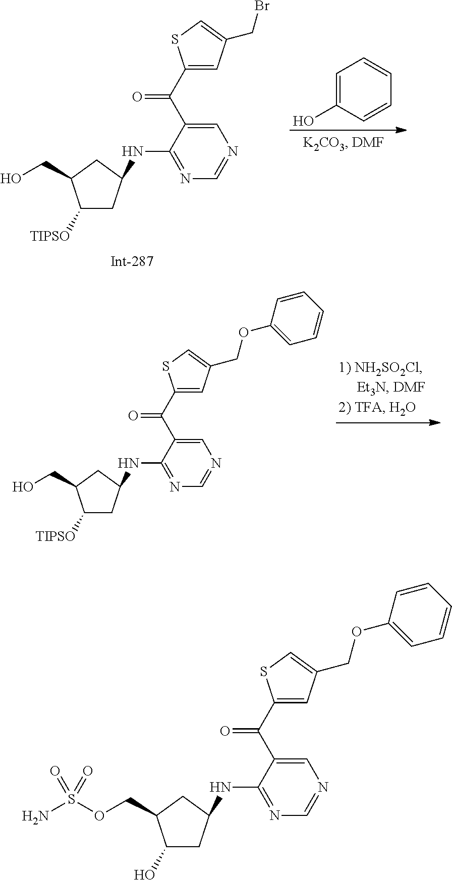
C1(O)CC(NC2=NC=NC=C2C(=O)C2=CC(COC3=CC=CC=C3)=CS2)CC1COS(N)(=O)=O.C1([TIPSO])CC(NC2=NC=NC=C2C(=O)C2=CC(CBr)=CS2)CC1CO.C1=C(O)C=CC=C1.C1([TIPSO])CC(NC2=NC=NC=C2C(=O)C2=CC(COC3=CC=CC=C3)=CS2)CC1CO
